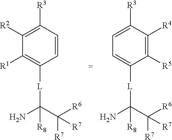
C1([R2])=C([R3])C=CC([L]C(N)(C([R6])([R7])[R7])[R8])=C1[R1].C1=C([R3])C([R4])=C([R5])C([L]C(N)(C([R6])([R7])[R7])[R8])=C1
